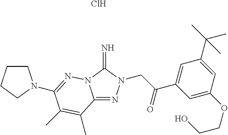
Cl.C12=NN(CC(C3=CC(C(C)(C)C)=CC(OCCO)=C3)=O)C(=N)N1N=C(N1CCCC1)C(C)=C2C
